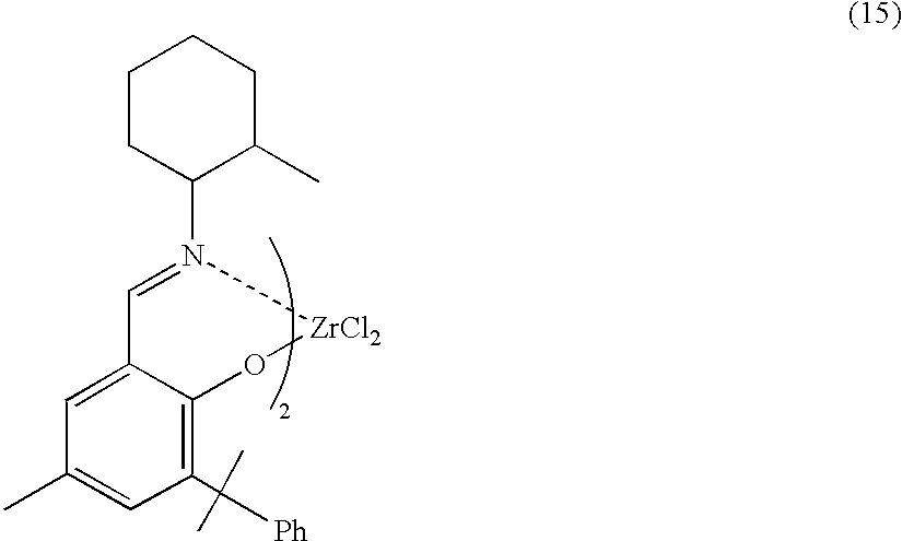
C12=C(C([Ph])(C)C)C=C(C)C=C1C=N(C1CCCCC1C)[ZrCl2]O2
